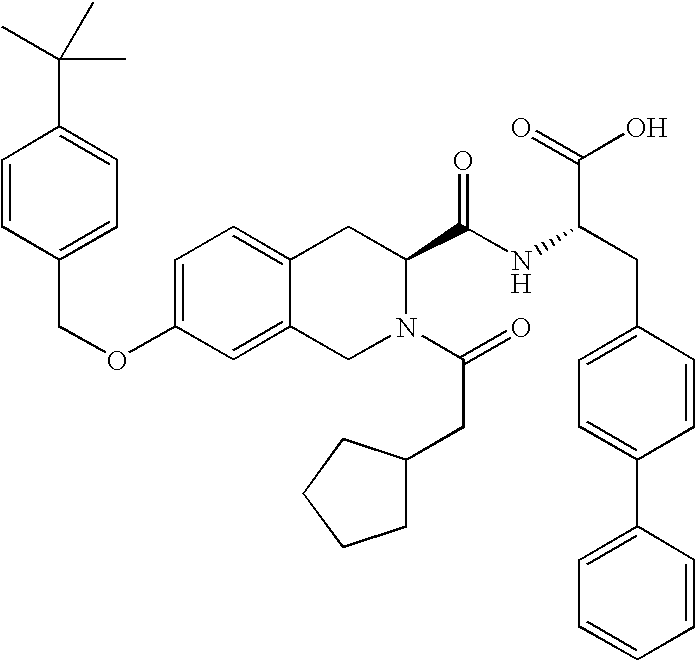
C12=CC=C(OCC3=CC=C(C(C)(C)C)C=C3)C=C1CN(C(=O)CC1CCCC1)C(C(NC(CC1=CC=C(C3=CC=CC=C3)C=C1)C(=O)O)=O)C2
